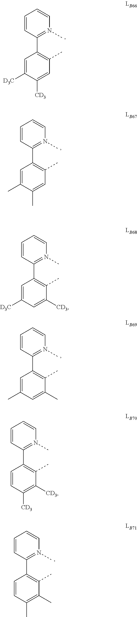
C1=CC(C2=C(C)C([CD3])=C([CD3])C=C2)=N(C)C=C1.C1=CC(C2=C(C)C(C)=C(C)C=C2)=N(C)C=C1.C1=CC(C2=C(C)C=C(C)C(C)=C2)=N(C)C=C1.C1=CC(C2=C(C)C=C([CD3])C([D3C])=C2)=N(C)C=C1.C1=CC(C2=C(C)C([CD3])=CC([D3C])=C2)=N(C)C=C1.C1=CC(C2=C(C)C(C)=CC(C)=C2)=N(C)C=C1
